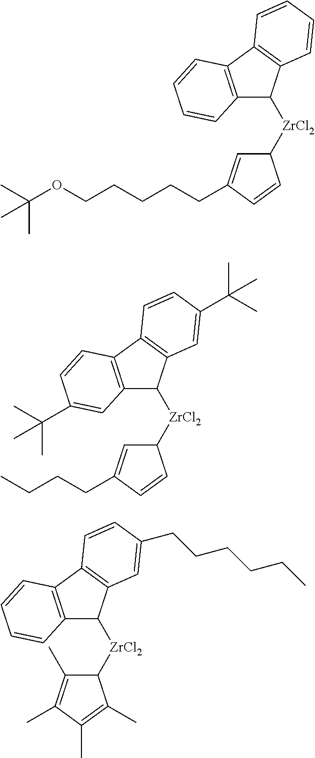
[ZrCl2](C1C=C(CCCCCOC(C)(C)C)C=C1)C1C2=C(C3=C1C=CC=C3)C=CC=C2.[ZrCl2](C1C=C(CCCC)C=C1)C1C2=C(C3=C1C=C(C(C)(C)C)C=C3)C=CC(C(C)(C)C)=C2.[ZrCl2](C1C(C)=C(C)C(C)=C1C)C1C2=C(C3=C1C=C(CCCCCC)C=C3)C=CC=C2
